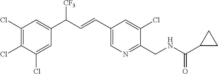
C1(Cl)=C(Cl)C(Cl)=CC(C(C=CC2=CN=C(CNC(=O)C3CC3)C(Cl)=C2)[CF3])=C1
